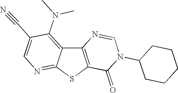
C12=C(SC3=NC=C(C#N)C(N(C)C)=C13)C(=O)N(C1CCCCC1)C=N2
